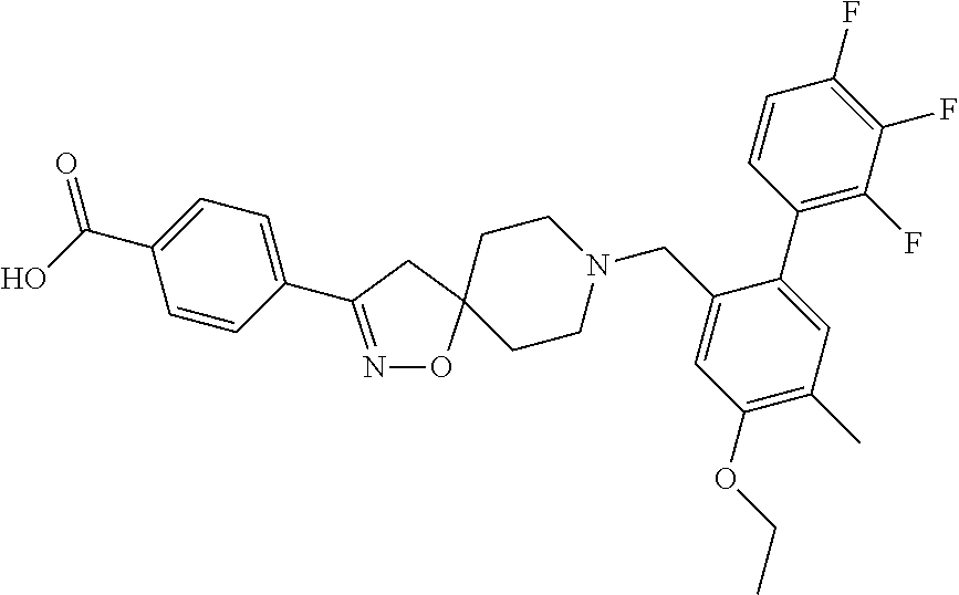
N1=C(C2=CC=C(C(O)=O)C=C2)CC2(O1)CCN(CC1=CC(OCC)=C(C)C=C1C1=C(F)C(F)=C(F)C=C1)CC2
